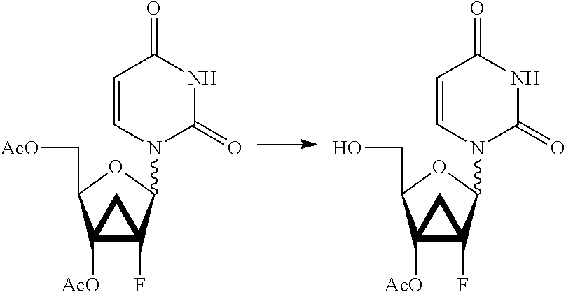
C12([AcO])C(F)(C(N3C(=O)NC(=O)C=C3)OC1CO)C2.C12([AcO])C(F)(C(N3C(=O)NC(=O)C=C3)OC1C[AcO])C2
